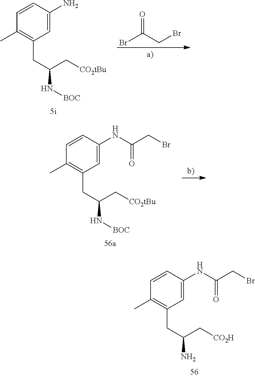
C1=CC(C)=C(CC(C[CO2H])N)C=C1NC(CBr)=O.C1=CC(C)=C(CC(C[CO2tBu])N[BOC])C=C1N.BrC(CBr)=O.C1=CC(C)=C(CC(C[CO2tBu])N[BOC])C=C1NC(CBr)=O
